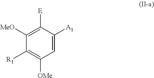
C1([E])=C([MeO])C([R1])=C([OMe])C=C1[A1]
